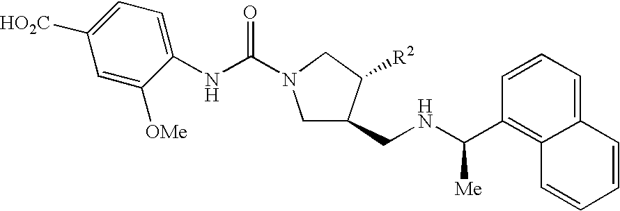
C1(NC(N2CC(CNC(C3=C4C(=CC=C3)C=CC=C4)[Me])C([R2])C2)=O)=CC=C([HO2C])C=C1[OMe]
